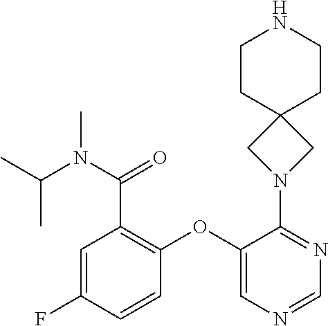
C1=C(F)C=CC(OC2=CN=CN=C2N2CC3(C2)CCNCC3)=C1C(=O)N(C)C(C)C
